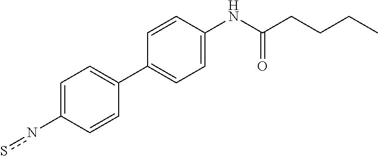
n(C1=CC=C(C2=CC=C(NC(CCCC)=O)C=C2)C=C1)s
